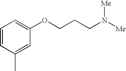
C1=CC(C)=CC(OCCCN([Me])[Me])=C1
